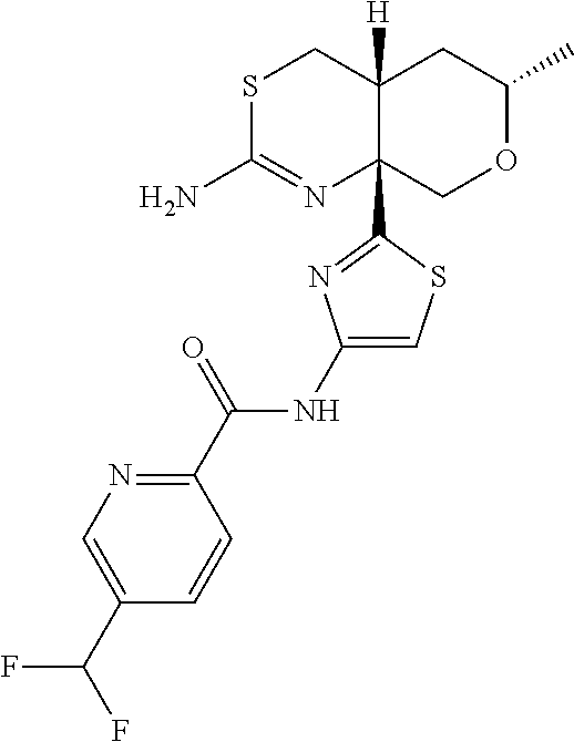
S1C(N)=NC2(C3=NC(NC(C4=NC=C(C(F)F)C=C4)=O)=CS3)C([H])(C1)CC(C)OC2
